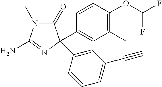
N1(C)C(=O)C(C2=CC(C)=C(OC(F)F)C=C2)(C2=CC(C#C)=CC=C2)N=C1N
